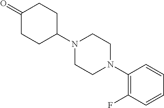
C1(=O)CCC(N2CCN(C3=C(F)C=CC=C3)CC2)CC1
